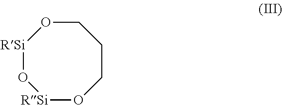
[RSi]1O[RSi]OCCCO1
